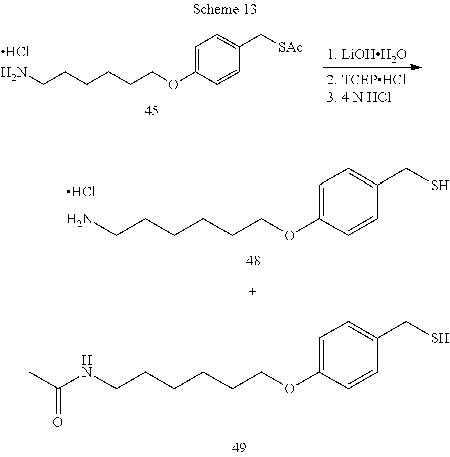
C1=C(OCCCCCCN)C=CC(C[SAc])=C1.Cl.C1=C(OCCCCCCNC(C)=O)C=CC(CS)=C1.C1=C(OCCCCCCN)C=CC(CS)=C1.Cl
